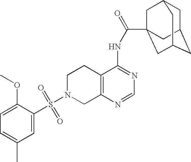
C1N(S(=O)(=O)C2=CC(C)=CC=C2OC)CC2=C(C1)C(NC(=O)C13CC4CC(CC(C1)C4)C3)=NC=N2
